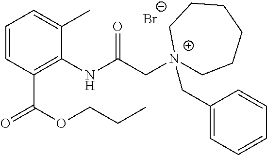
C1=CC(C(OCCC)=O)=C(NC(C[N+]2(CC3=CC=CC=C3)CCCCCC2)=O)C(C)=C1.[Br-]
